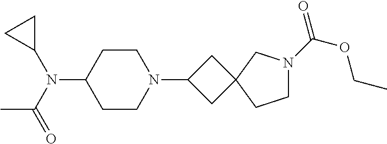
C1CC(N(C(C)=O)C2CC2)CCN1C1CC2(C1)CN(C(=O)OCC)CC2
